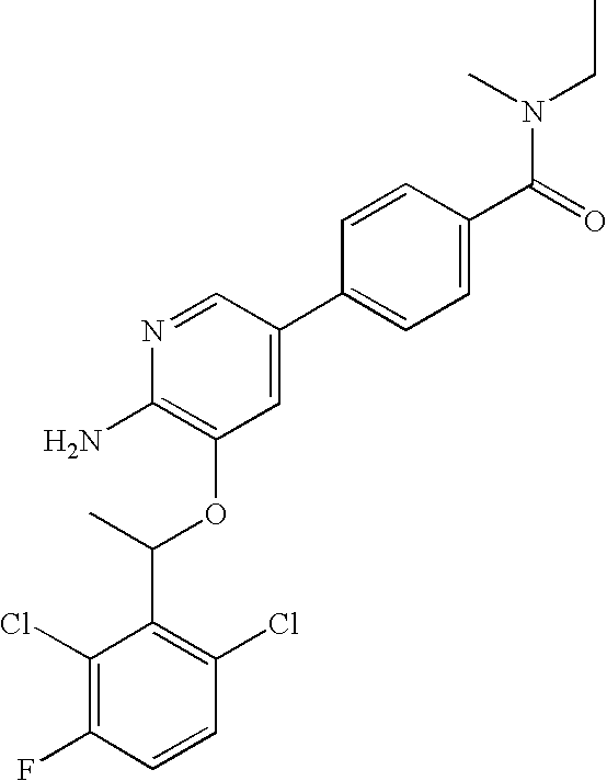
C1(Cl)=C(F)C=CC(Cl)=C1C(C)OC1=C(N)N=CC(C2=CC=C(C(=O)N(C)CC)C=C2)=C1
